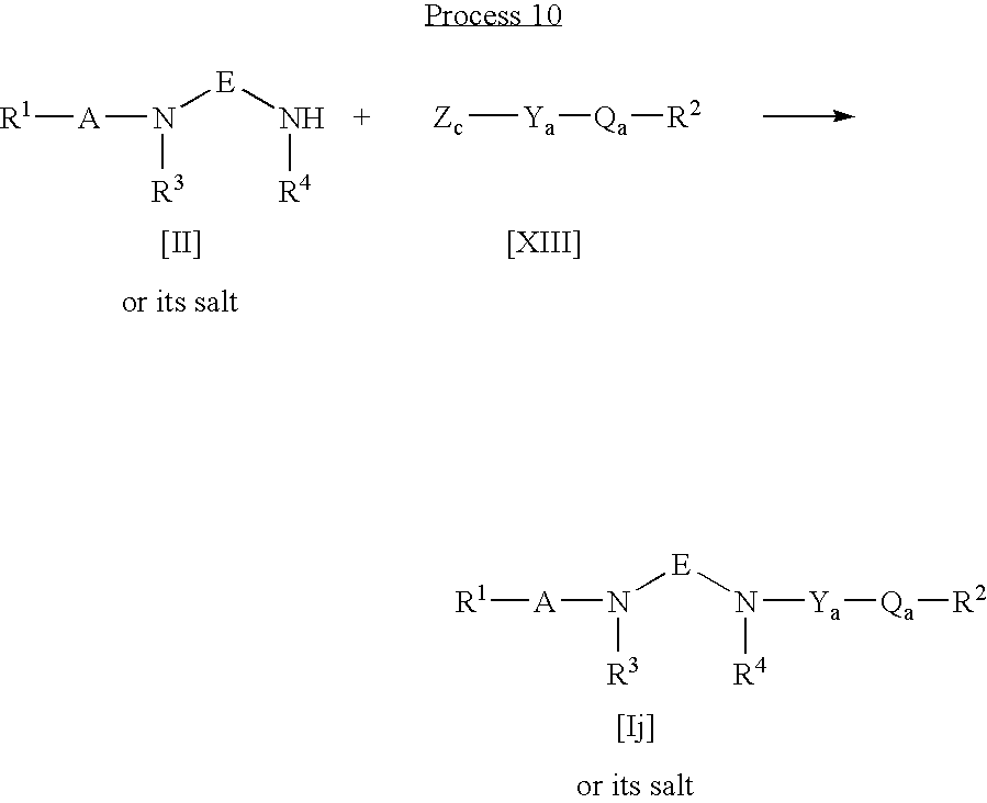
N([E]N[R4])([R3])[A][R1].[[II]].[Zc][Ya][Qa][R2].[[XIII]].N([E]N([R4])[Ya][Qa][R2])([R3])[A][R1].[[Ij]]
